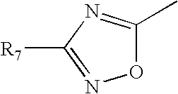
O1C(C)=NC([R7])=N1
